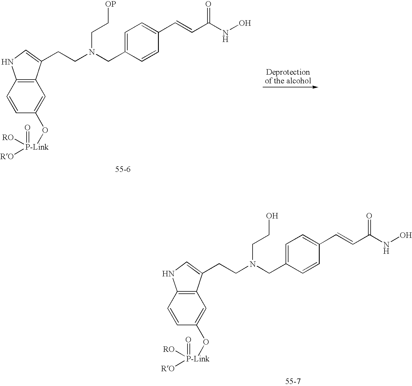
C12=C(C=CC(O[P-Link](=O)([RO])[RO])=C1)NC=C2CCN(CC1=CC=C(C=CC(NO)=O)C=C1)CC[OP].C12=C(C=CC(O[P-Link](=O)([RO])[RO])=C1)NC=C2CCN(CC1=CC=C(C=CC(NO)=O)C=C1)CCO
